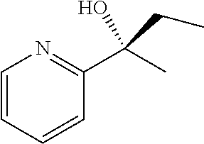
C1=CC=CC(C(C)(O)CC)=N1
